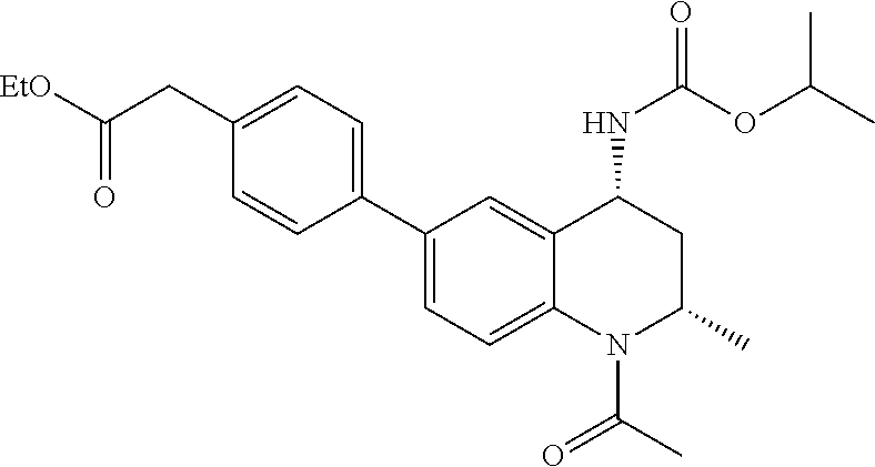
C1(C2=CC=C3C(=C2)C(NC(=O)OC(C)C)CC(C)N3C(C)=O)=CC=C(CC([EtO])=O)C=C1
